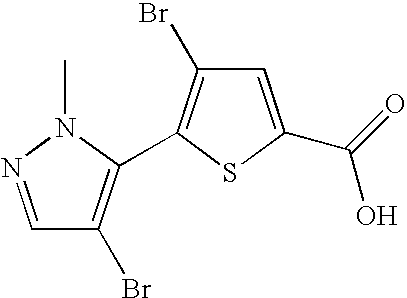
BrC1=C(C2=C(Br)C=NN2C)SC(C(=O)O)=C1
